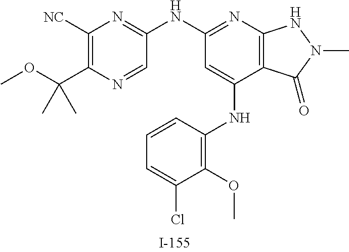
C12=C(N=C(NC3=NC([NC])=C(C(OC)(C)C)N=C3)C=C1NC1=C(OC)C(Cl)=CC=C1)NN(C)C2=O
